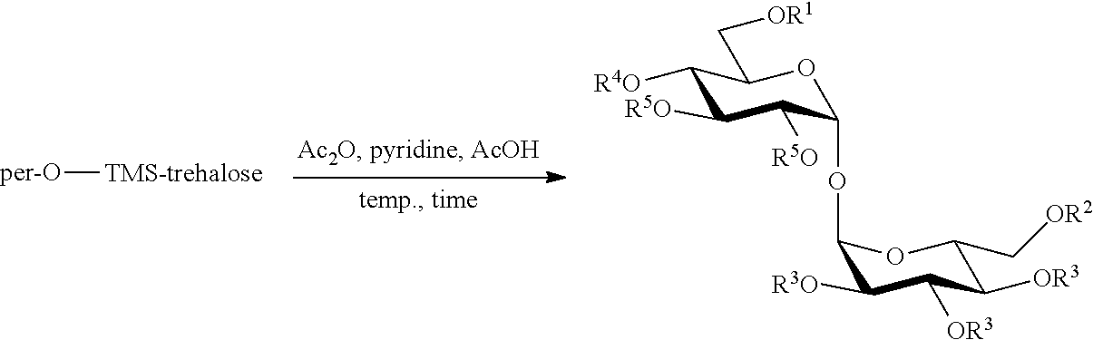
[per-O][TMS-trehalose].C1([R4O])C([R5O])C([R5O])C(OC2C([R3O])C([OR3])C([OR3])C(C[OR2])O2)OC1C[OR1]
